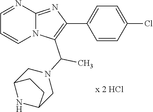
C1=NC2=NC(C3=CC=C(Cl)C=C3)=C(C(N3CC4NC(C3)CC4)C)N2C=C1
